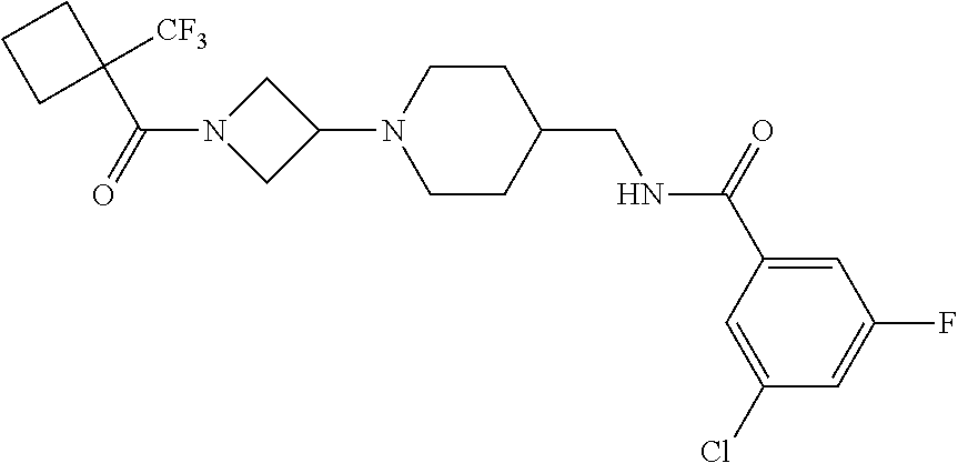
C1(Cl)=CC(C(=O)NCC2CCN(C3CN(C(=O)C4([CF3])CCC4)C3)CC2)=CC(F)=C1
